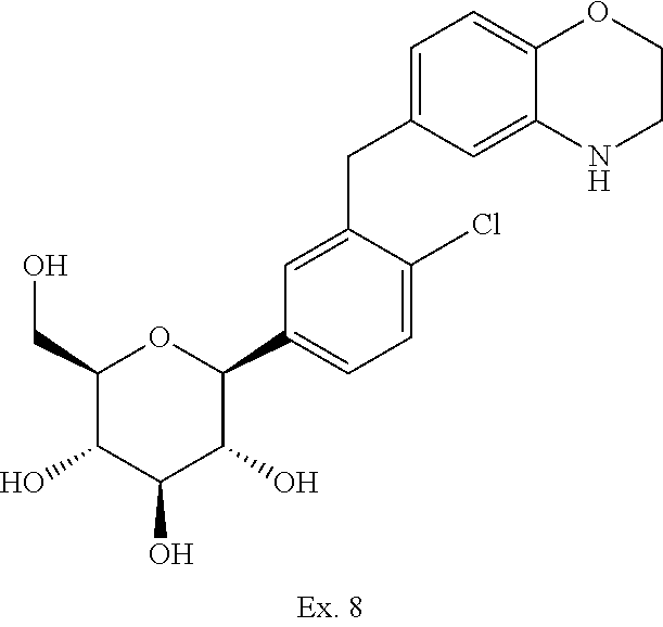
C1=C(CC2=CC=C3C(=C2)NCCO3)C(Cl)=CC=C1C1OC(CO)C(O)C(O)C1O
